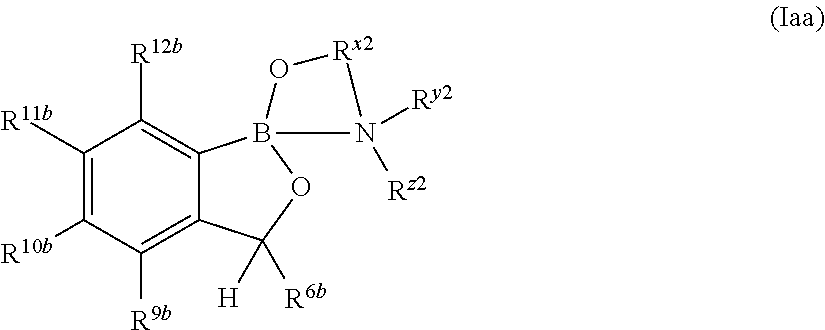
C1([R11b])=C([R10b])C([R9b])=C2C(=C1[R12b])B1(OC2([H])[R6b])N([Rz2])([Ry2])[Rx2]O1
